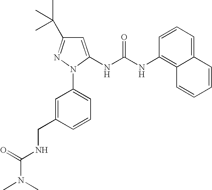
C1=C(NC(NC2=C3C(=CC=C2)C=CC=C3)=O)N(C2=CC=CC(CNC(N(C)C)=O)=C2)N=C1C(C)(C)C
